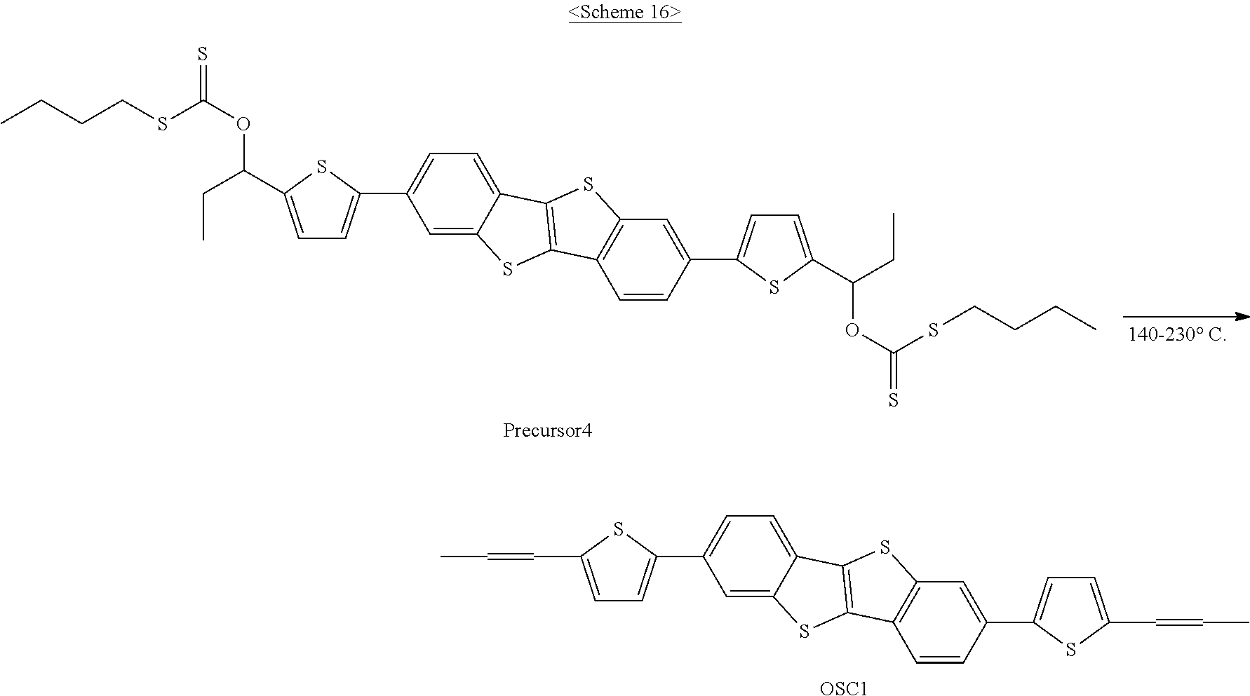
CC=CC1=CC=C(C2=CC=C3C(=C2)SC2=C3SC3=C2C=CC(C2=CC=C(C=CC)S2)=C3)S1.[OSC1].CCCCSC(OC(CC)C1=CC=C(C2=CC=C3C(=C2)SC2=C3SC3=C2C=CC(C2=CC=C(C(OC(SCCCC)=S)CC)S2)=C3)S1)=S
